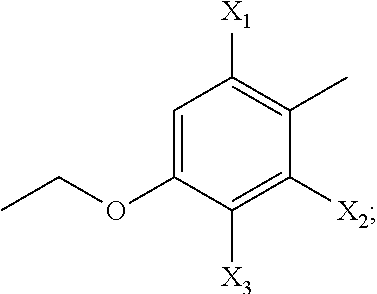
C(OC1=CC([X1])=C(C)C([X2])=C1[X3])C
